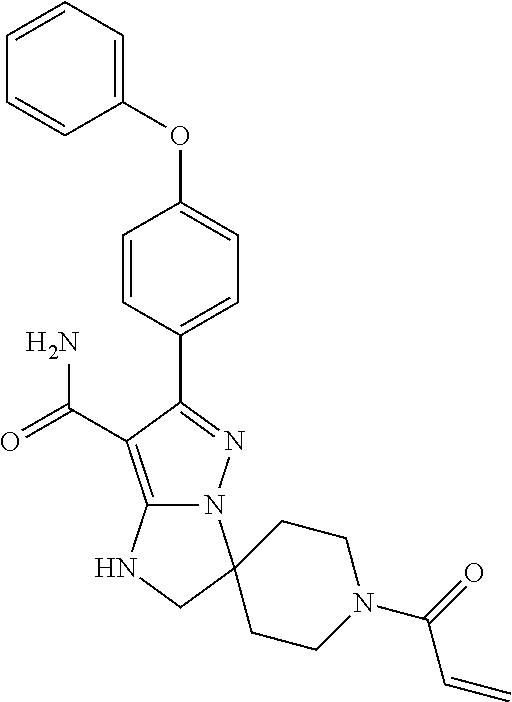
C1=CC=C(OC2=CC=C(C3=NN4C(=C3C(=O)N)NCC43CCN(C(=O)C=C)CC3)C=C2)C=C1
